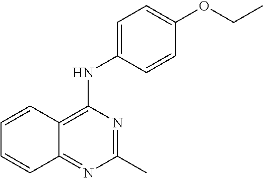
C1(C)=NC(NC2=CC=C(OCC)C=C2)=C2C(=N1)C=CC=C2
